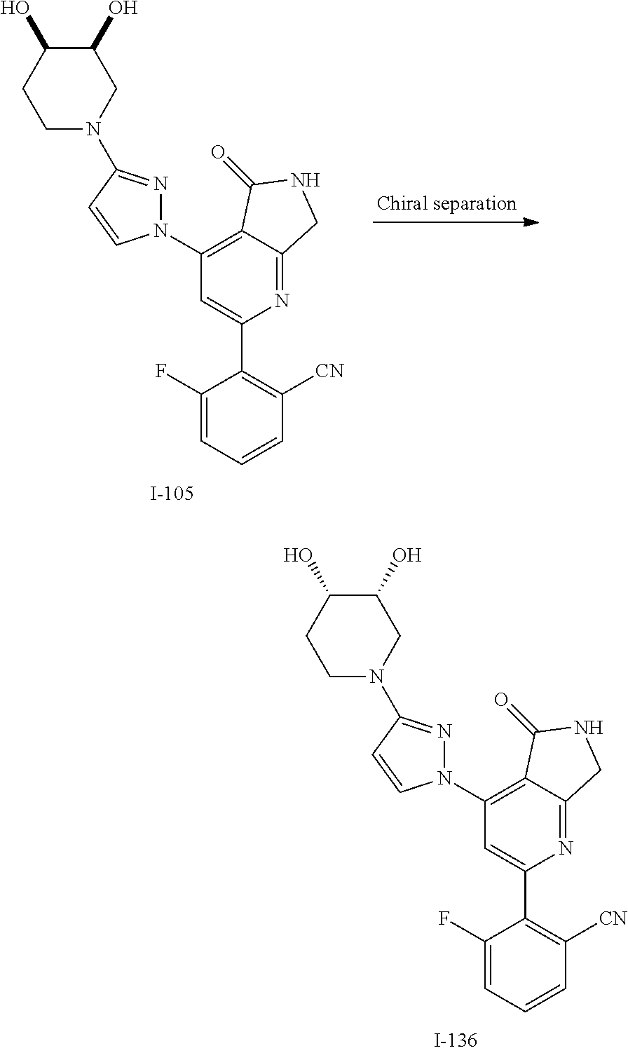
N1=C2C(=C(N3N=C(N4CC(O)C(O)CC4)C=C3)C=C1C1=C([CN])C=CC=C1F)C(=O)NC2.N1=C2C(=C(N3N=C(N4CC(O)C(O)CC4)C=C3)C=C1C1=C([CN])C=CC=C1F)C(=O)NC2
